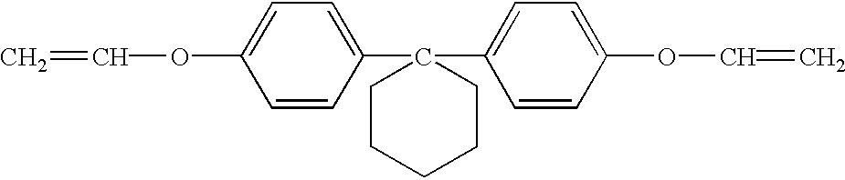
C=COC1=CC=C(C2(C3=CC=C(OC=C)C=C3)CCCCC2)C=C1
